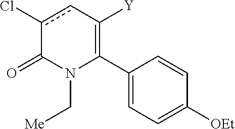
C1(C2=C([Y])cc(Cl)C(=O)N2C[Me])=CC=C([OEt])C=C1
